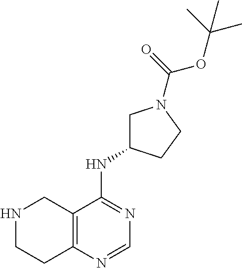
N1CCC2=C(C1)C(NC1CN(C(OC(C)(C)C)=O)CC1)=NC=N2
